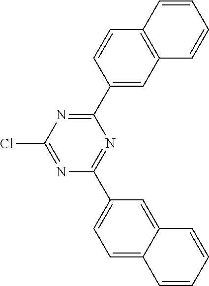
N1=C(Cl)N=C(C2=CC3=C(C=C2)C=CC=C3)N=C1C1=CC=C2C(=C1)C=CC=C2
